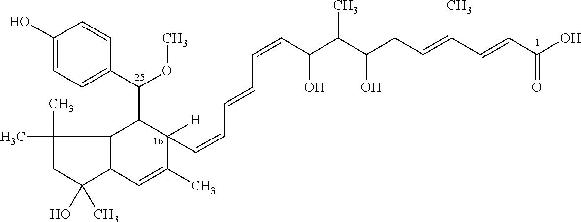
C1(C)(C)CC(O)(C)C2C1C(C(OC)C1=CC=C(O)C=C1)C(C=CC=CC=CC(O)C(C(CC=C(C=CC(O)=O)C)O)C)([H])C(C)=C2
